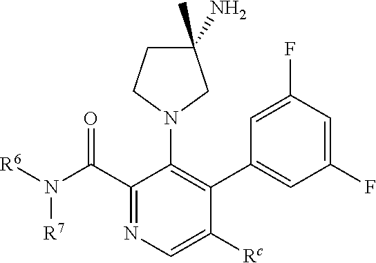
C1(C(N([R6])[R7])=O)=NC=C([Rc])C(C2=CC(F)=CC(F)=C2)=C1N1CC(N)(C)CC1
